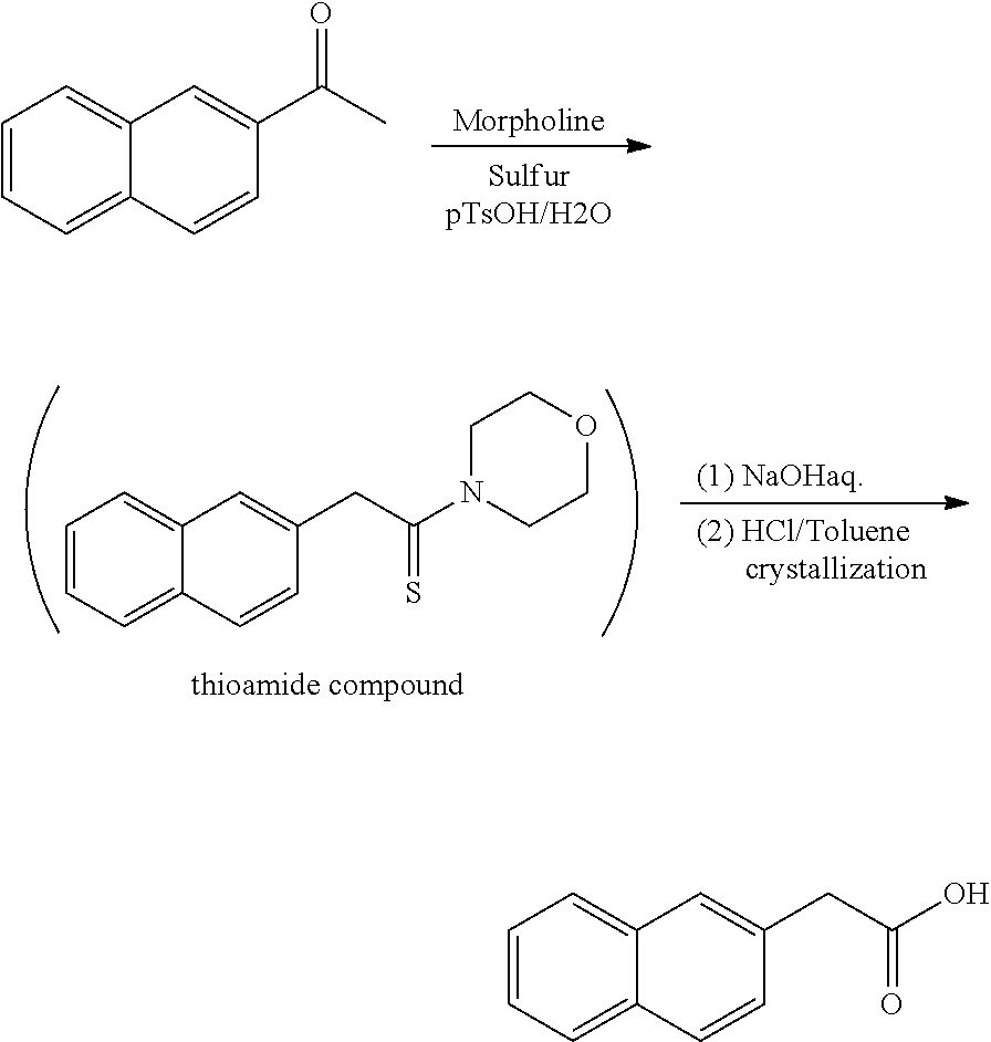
C1=CC=C2C(=C1)C=C(C(C)=O)C=C2.C1=CC=C2C(=C1)C=C(CC(N1CCOCC1)=S)C=C2.C1=CC=C2C(=C1)C=C(CC(O)=O)C=C2
